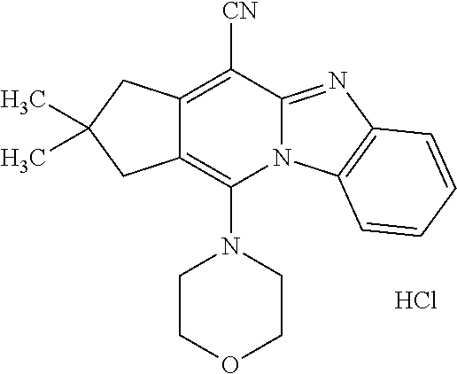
Cl.C1COCCN1C1=C2C(=C([CN])C3=NC4=C(N13)C=CC=C4)CC(C)(C)C2
